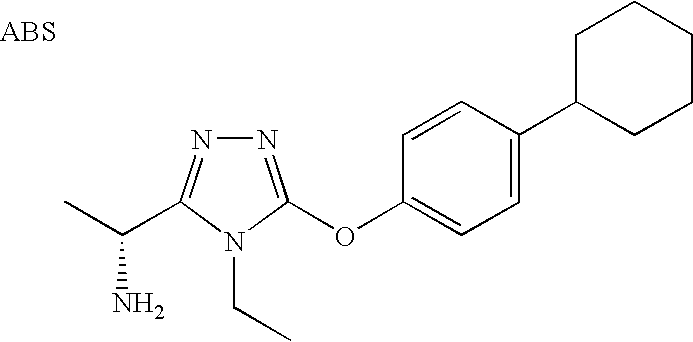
N1=C(OC2=CC=C(C3CCCCC3)C=C2)N(CC)C(C(C)N)=N1
